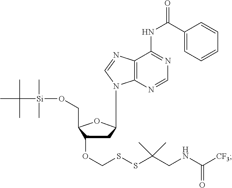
C1C(OCSSC(CNC([CF3])=O)(C)C)C(CO[Si](C(C)(C)C)(C)C)OC1N1C2=C(N=C1)C(NC(=O)C1=CC=CC=C1)=NC=N2
